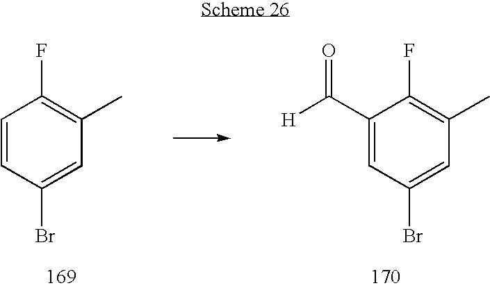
C1=CC(Br)=CC(C)=C1F.C1(C([H])=O)=CC(Br)=CC(C)=C1F
